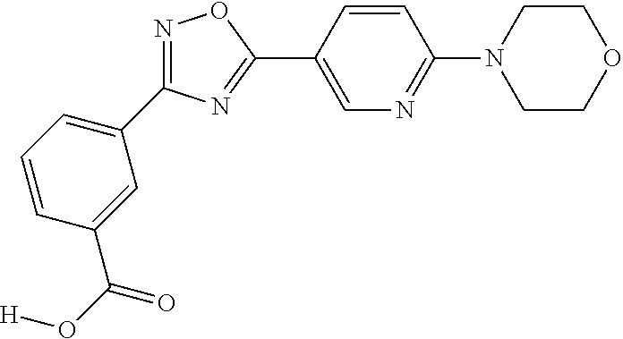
N1=C(C2=CC=CC(C(O[H])=O)=C2)N=C(C2=CN=C(N3CCOCC3)C=C2)O1
